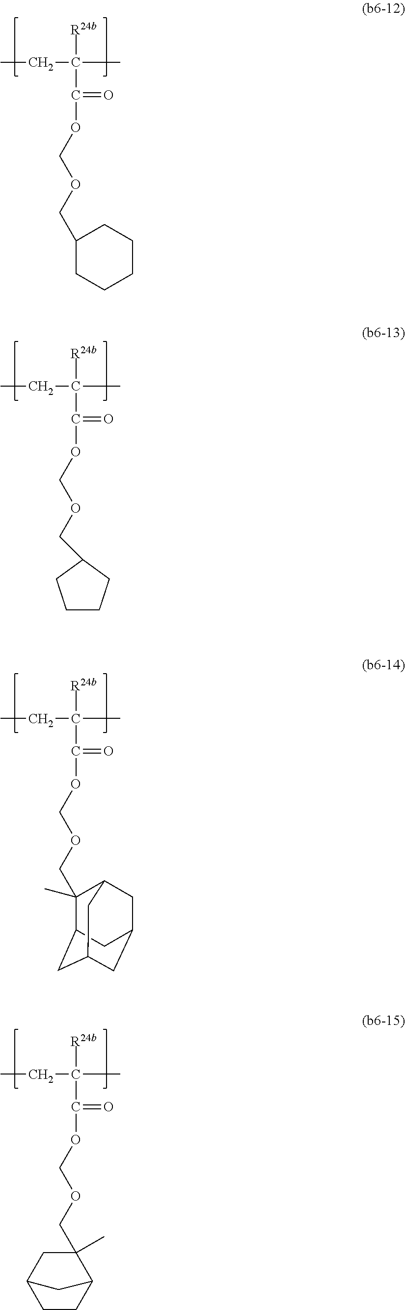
CCC([R24b])(C(=O)OCOCC1CCCCC1)C.CCC([R24b])(C(=O)OCOCC1CCCC1)C.CCC([R24b])(C(=O)OCOCC1(C)C2CC3CC(CC1C3)C2)C.CCC([R24b])(C(=O)OCOCC1(C)CC2CCC1C2)C
